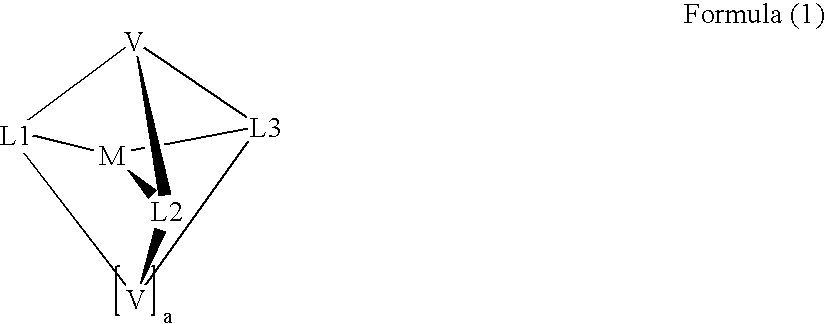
[L1]12[V]3[L3]4[V]1[L2]3[M]24
